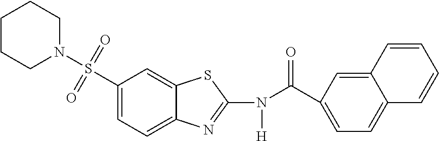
C1CCN(S(C2=CC=C3C(=C2)SC(N(C(C2=CC=C4C(=C2)C=CC=C4)=O)[H])=N3)(=O)=O)CC1
